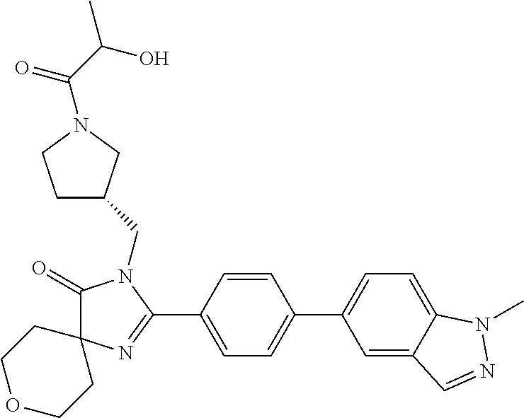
C1(=O)N(CC2CCN(C(C(O)C)=O)C2)C(C2=CC=C(C3=CC=C4C(=C3)C=NN4C)C=C2)=NC12CCOCC2
